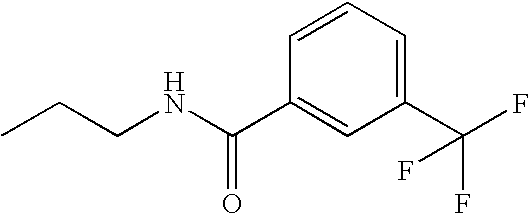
CCCNC(C1=CC(C(F)(F)F)=CC=C1)=O
